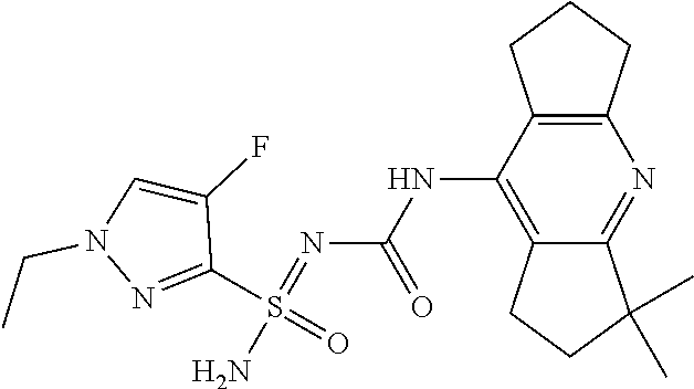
N(C1=C2C(=NC3=C1CCC3)C(C)(C)CC2)C(N=S(N)(C1=NN(CC)C=C1F)=O)=O
